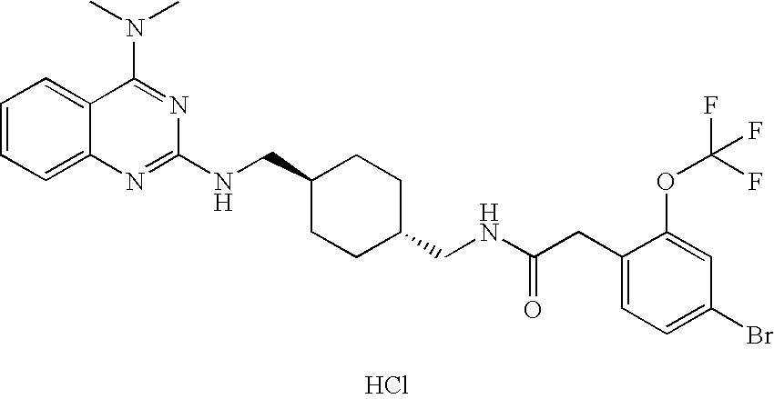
C1=CC=C2C(=C1)C(N(C)C)=NC(NCC1CCC(CNC(CC3=CC=C(Br)C=C3OC(F)(F)F)=O)CC1)=N2.Cl
